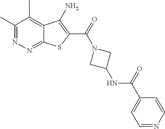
C1(C)=NN=C2C(=C1C)C(N)=C(C(=O)N1CC(NC(C3=CC=NC=C3)=O)C1)S2
